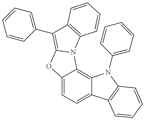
C12=CC=C3C(=C1N1C(=C(C4=CC=CC=C4)C4=C1C=CC=C4)O2)N(C1=CC=CC=C1)C1=C3C=CC=C1
